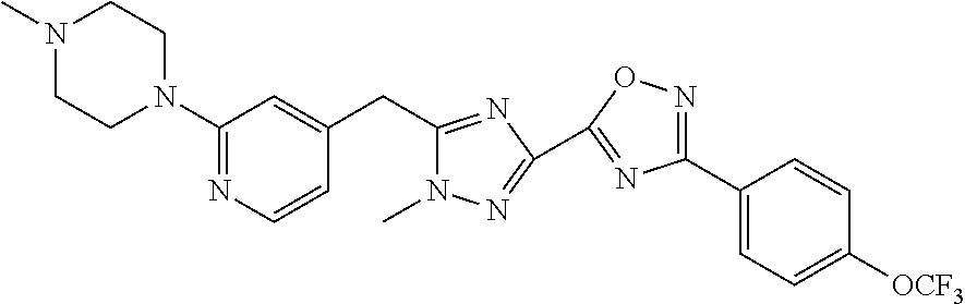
C1(N2CCN(C)CC2)=NC=CC(CC2=NC(C3=NC(C4=CC=C([OCF3])C=C4)=NO3)=NN2C)=C1
